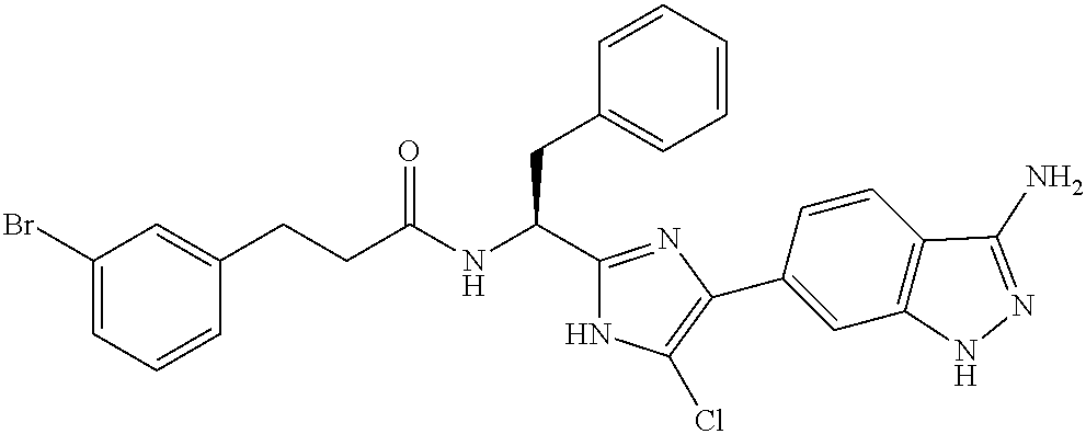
C1(Br)=CC=CC(CCC(NC(C2=NC(C3=CC4=C(C=C3)C(N)=NN4)=C(Cl)N2)CC2=CC=CC=C2)=O)=C1
